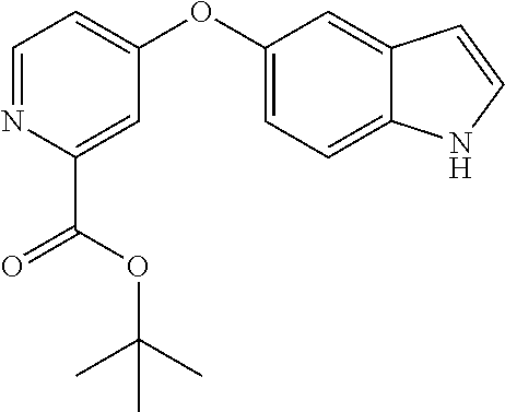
C1=NC(C(=O)OC(C)(C)C)=CC(OC2=CC=C3C(=C2)C=CN3)=C1
